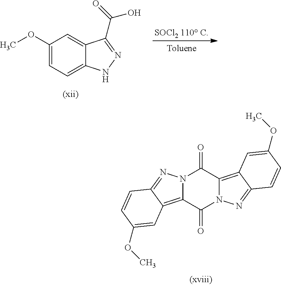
C12=CC=C(OC)C=C1C(C(=O)O)=NN2.N12C(=C3C(=N1)C=CC(OC)=C3)C(=O)N1C(=C3C(=N1)C=CC(OC)=C3)C2=O
